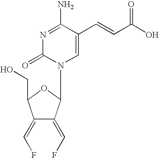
N1=C(N)C(C=CC(O)=O)=CN(C2C(=CF)C(=CF)C(CO)O2)C1=O
